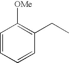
C1=CC=CC(CC)=C1[OMe]
